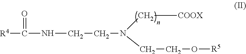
[R4]C(=O)NCCN(C[COOX])CCO[R5]
